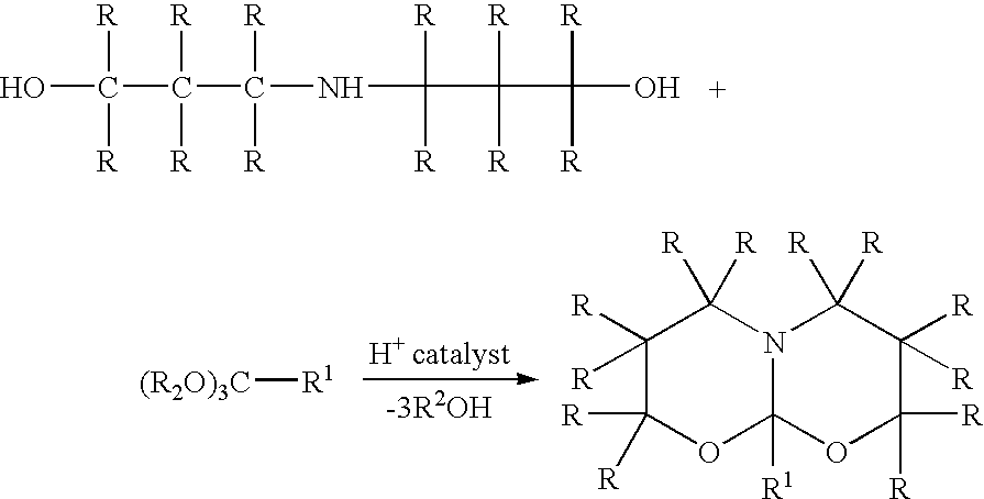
OC([R])([R])C(C([R])([R])NC([R])([R])C([R])([R])C([R])([R])O)([R])[R].[H+ catalyst].C1([R])([R])C([R])([R])OC2([R1])OC([R])([R])C([R])([R])C([R])([R])N2C1([R])[R].[(R2O)3C][R1]
